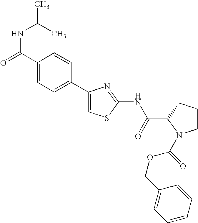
C1(C2=CC=C(C(=O)NC(C)C)C=C2)=CSC(NC(C2N(C(OCC3=CC=CC=C3)=O)CCC2)=O)=N1
